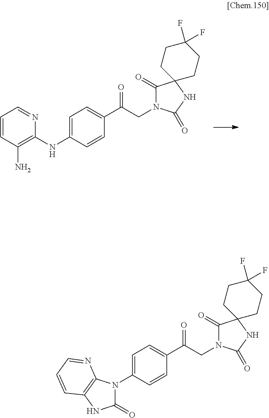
C1(NC2=C(N)C=CC=N2)=CC=C(C(CN2C(=O)C3(NC2=O)CCC(F)(F)CC3)=O)C=C1.C1(=O)N(C2=CC=C(C(CN3C(=O)C4(NC3=O)CCC(F)(F)CC4)=O)C=C2)C2=C(N1)C=CC=N2
